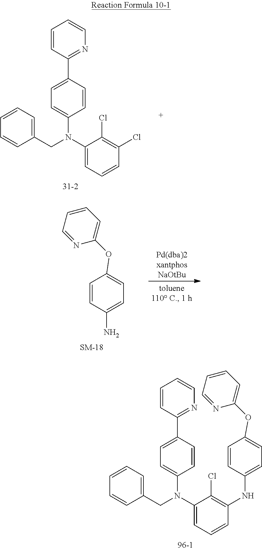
C1(CN(C2=CC=CC(Cl)=C2Cl)C2=CC=C(C3=NC=CC=C3)C=C2)=CC=CC=C1.C1=CC(N)=CC=C1OC1=CC=CC=N1.C1(CN(C2=CC=CC(NC3=CC=C(OC4=CC=CC=N4)C=C3)=C2Cl)C2=CC=C(C3=NC=CC=C3)C=C2)=CC=CC=C1
